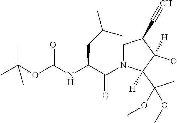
CC(OC(NC(C(=O)N1CC(C#C)C2([H])C1([H])C(OC)(OC)CO2)CC(C)C)=O)(C)C
